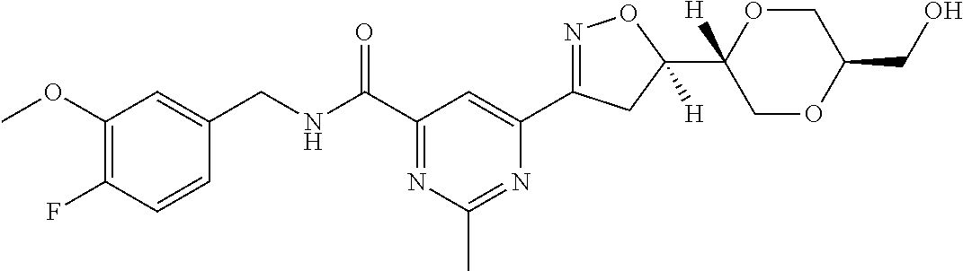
C1(OC)=C(F)C=CC(CNC(C2=NC(C)=NC(C3=NOC(C4([H])COC(CO)CO4)([H])C3)=C2)=O)=C1
